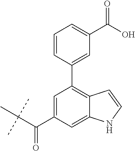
C1=C(C(C(C)(C)C)=O)C=C2C(=C1C1=CC(C(=O)O)=CC=C1)C=CN2
